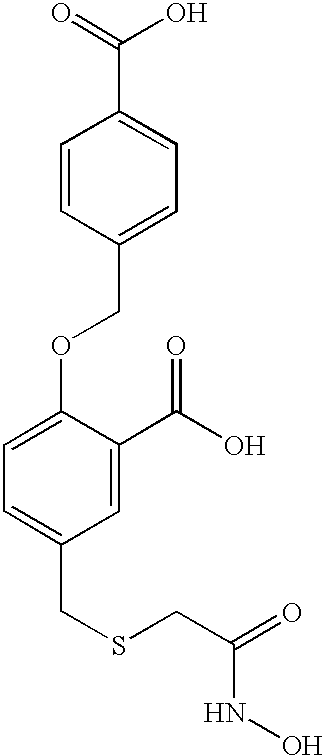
C1=CC(COC2=CC=C(CSCC(=O)NO)C=C2C(O)=O)=CC=C1C(=O)O
